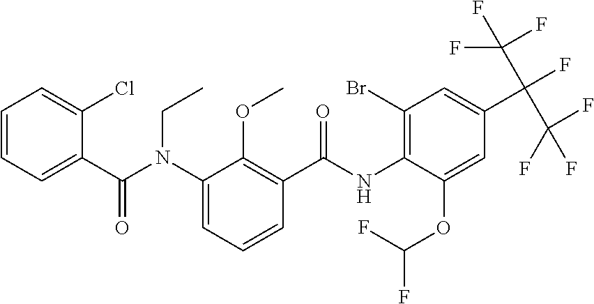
C1=CC=C(C(N(C2=CC=CC(C(NC3=C(Br)C=C(C(C(F)(F)F)(C(F)(F)F)F)C=C3OC(F)F)=O)=C2OC)CC)=O)C(Cl)=C1
